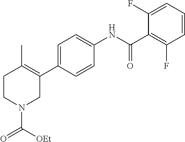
C1=CC=C(F)C(C(NC2=CC=C(C3=C(C)CCN(C([OEt])=O)C3)C=C2)=O)=C1F
